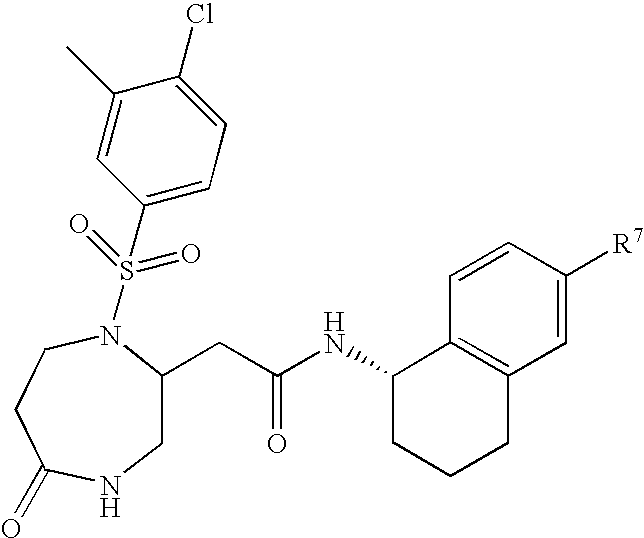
C1C(CC(NC2CCCC3=C2C=CC([R7])=C3)=O)N(S(=O)(=O)C2=CC=C(Cl)C(C)=C2)CCC(=O)N1
